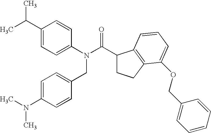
C1(C(N(C2=CC=C(C(C)C)C=C2)CC2=CC=C(N(C)C)C=C2)=O)CCC2=C1C=CC=C2OCC1=CC=CC=C1
